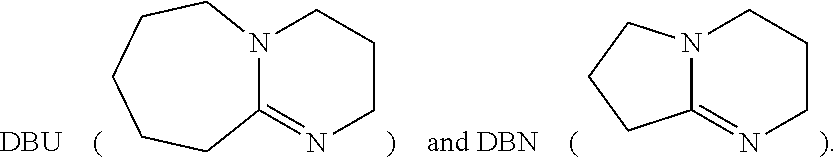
N12C(=NCCC1)CCC2.N12C(=NCCC1)CCCCC2.[DBU]
